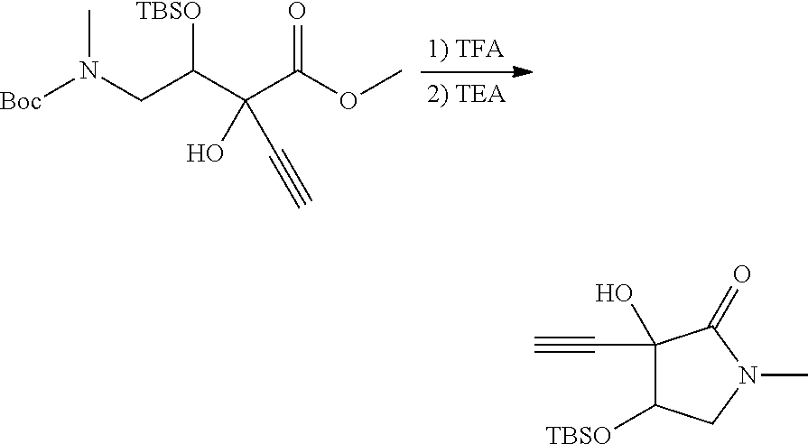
CN(CC(C(C(=O)OC)(O)C#C)[TBSO])[Boc].C1(C#C)(O)C([TBSO])CN(C)C1=O
